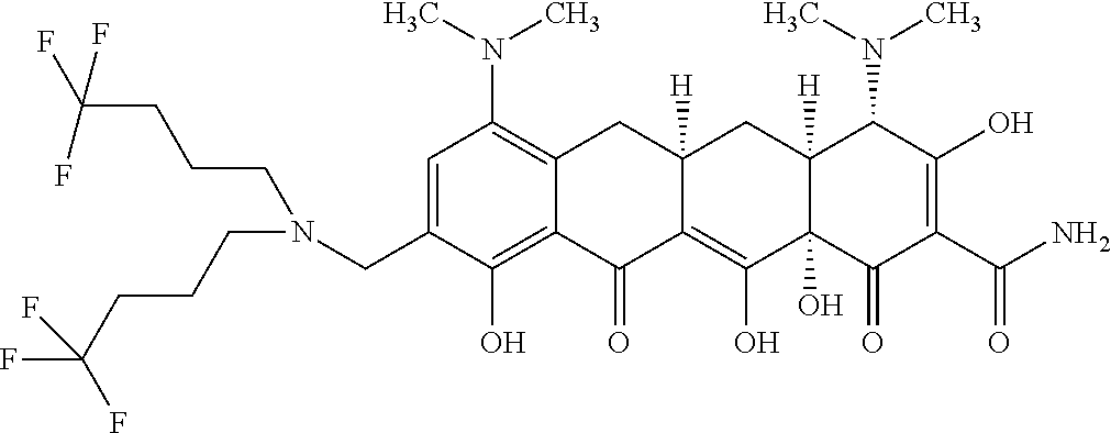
C1=C(CN(CCCC(F)(F)F)CCCC(F)(F)F)C(O)=C2C(=C1N(C)C)CC1([H])C(=C(O)C3(O)C([H])(C1)C(N(C)C)C(O)=C(C(N)=O)C3=O)C2=O
